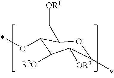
C1(C)OC(C[OR1])C(OC)C([R2O])C1[OR3]
